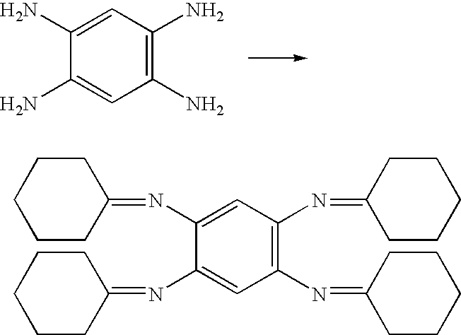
C1(N)=C(N)C=C(N)C(N)=C1.C1(N=C2CCCCC2)=C(N=C2CCCCC2)C=C(N=C2CCCCC2)C(N=C2CCCCC2)=C1
